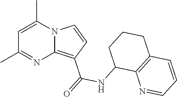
C1(C)=NC2=C(C(=O)NC3C4=C(CCC3)C=CC=N4)C=CN2C(C)=C1
